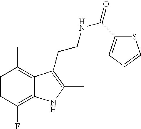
C1=CC(F)=C2C(=C1C)C(CCNC(=O)C1=CC=CS1)=C(C)N2
